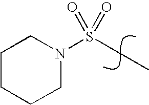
N1(S(CC)(=O)=O)CCCCC1
